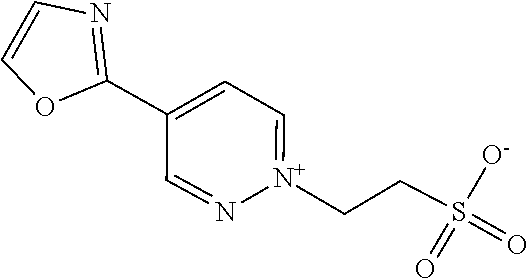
N1=C(C2=CC=[N+](CCS(=O)(=O)[O-])N=C2)OC=C1
